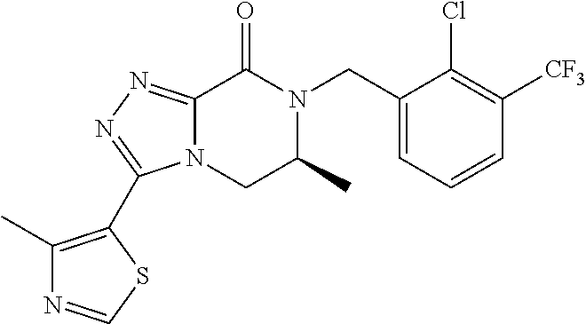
C12=NN=C(C3=C(C)N=CS3)N1CC(C)N(CC1=CC=CC([CF3])=C1Cl)C2=O
